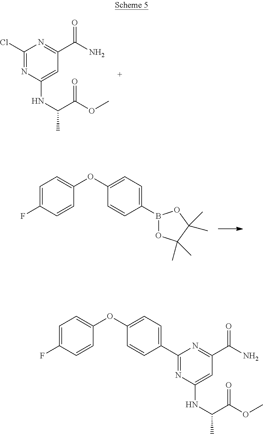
C1(Cl)=NC(NC(C(OC)=O)C)=CC(C(N)=O)=N1.C1=C(F)C=CC(OC2=CC=C(B3OC(C)(C)C(C)(C)O3)C=C2)=C1.C1=C(F)C=CC(OC2=CC=C(C3=NC(NC(C(OC)=O)C)=CC(C(N)=O)=N3)C=C2)=C1
